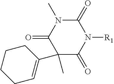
C1(=O)N(C)C(=O)C(C)(C2=CCCCC2)C(=O)N1[R1]
